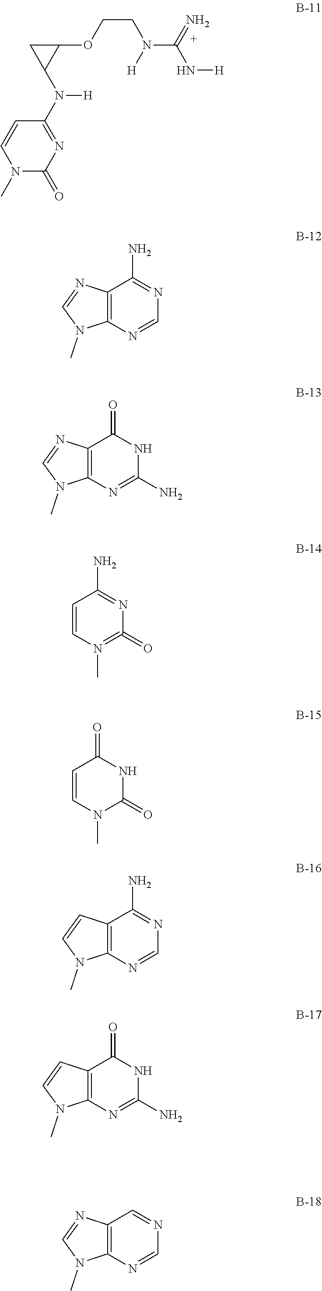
N1(C)C(=O)N=C(N([H])C2C(OCCN([H])C(N[H])=N)C2)C=C1.C12=C(N=CN=C1N)N(C)C=N2.C12=C(N=C(N)NC1=O)N(C)C=N2.C1=CN(C)=C(=O)N=C1N.C1=CN(C)C(=O)NC1=O.C12=C(N=CN=C1N)N(C)C=C2.C12=C(N=C(N)NC1=O)N(C)C=C2.C12=C(N=CN=C1)N(C)C=N2
